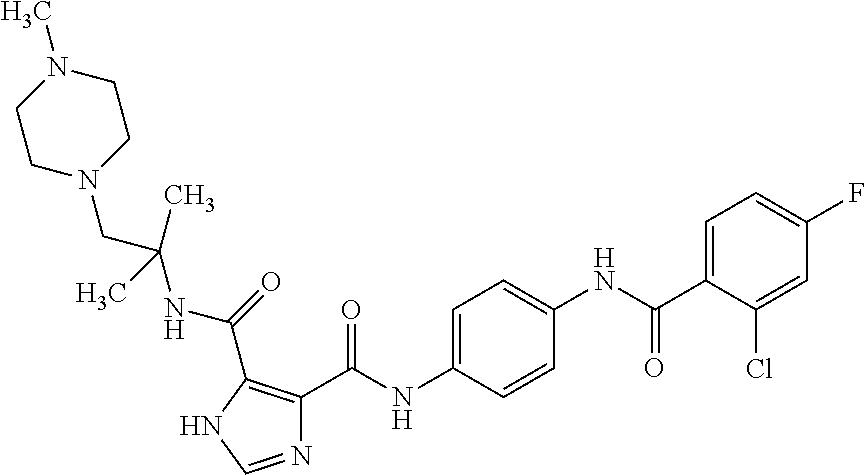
N1=CNC(C(NC(CN2CCN(C)CC2)(C)C)=O)=C1C(NC1=CC=C(NC(C2=CC=C(F)C=C2Cl)=O)C=C1)=O
